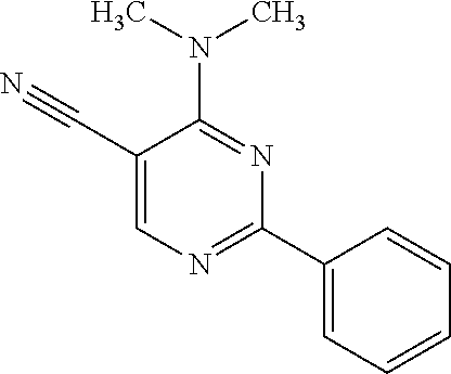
C(C1=CN=C(C2=CC=CC=C2)N=C1N(C)C)#N
